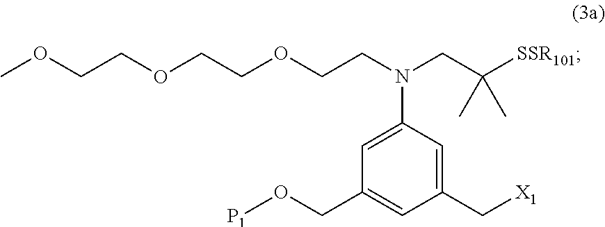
[X1]CC1=CC(N(CC([SSR101])(C)C)CCOCCOCCOC)=CC(CO[P1])=C1
